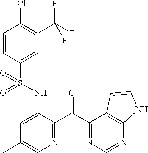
C1=CC(S(NC2=CC(C)=CN=C2C(C2=NC=NC3=C2C=CN3)=O)(=O)=O)=CC(C(F)(F)F)=C1Cl
